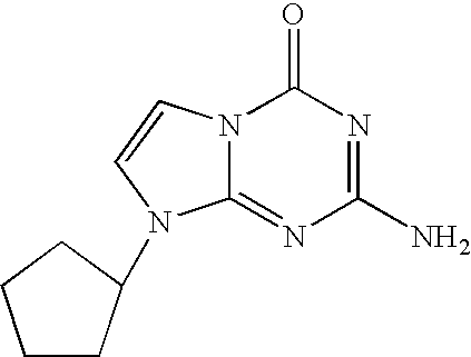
C1(N)=NC(=O)N2C(=N1)N(C1CCCC1)C=C2
